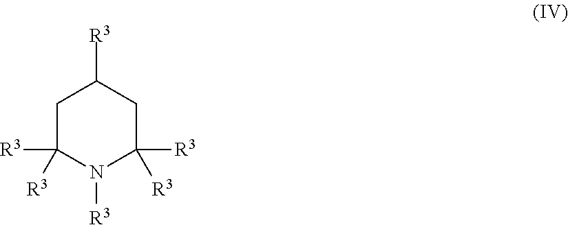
C1C([R3])([R3])N([R3])C([R3])([R3])CC1[R3]
